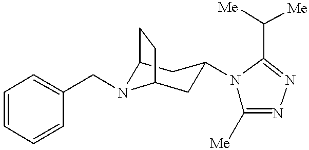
C1=CC=CC(CN2C3CC(N4C([Me])=NN=C4C([Me])[Me])CC2CC3)=C1
